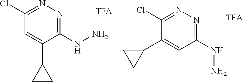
C1(C2CC2)=CC(NN)=NN=C1Cl.C1=C(C2CC2)C(NN)=NN=C1Cl
